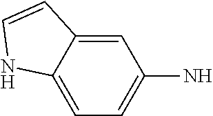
C1=C2C(=CC=C1N)NC=C2
